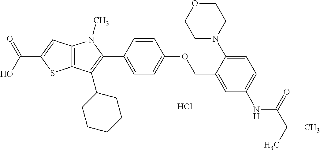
C12=C(C=C(C(O)=O)S1)N(C)C(C1=CC=C(OCC3=CC(NC(C(C)C)=O)=CC=C3N3CCOCC3)C=C1)=C2C1CCCCC1.Cl
